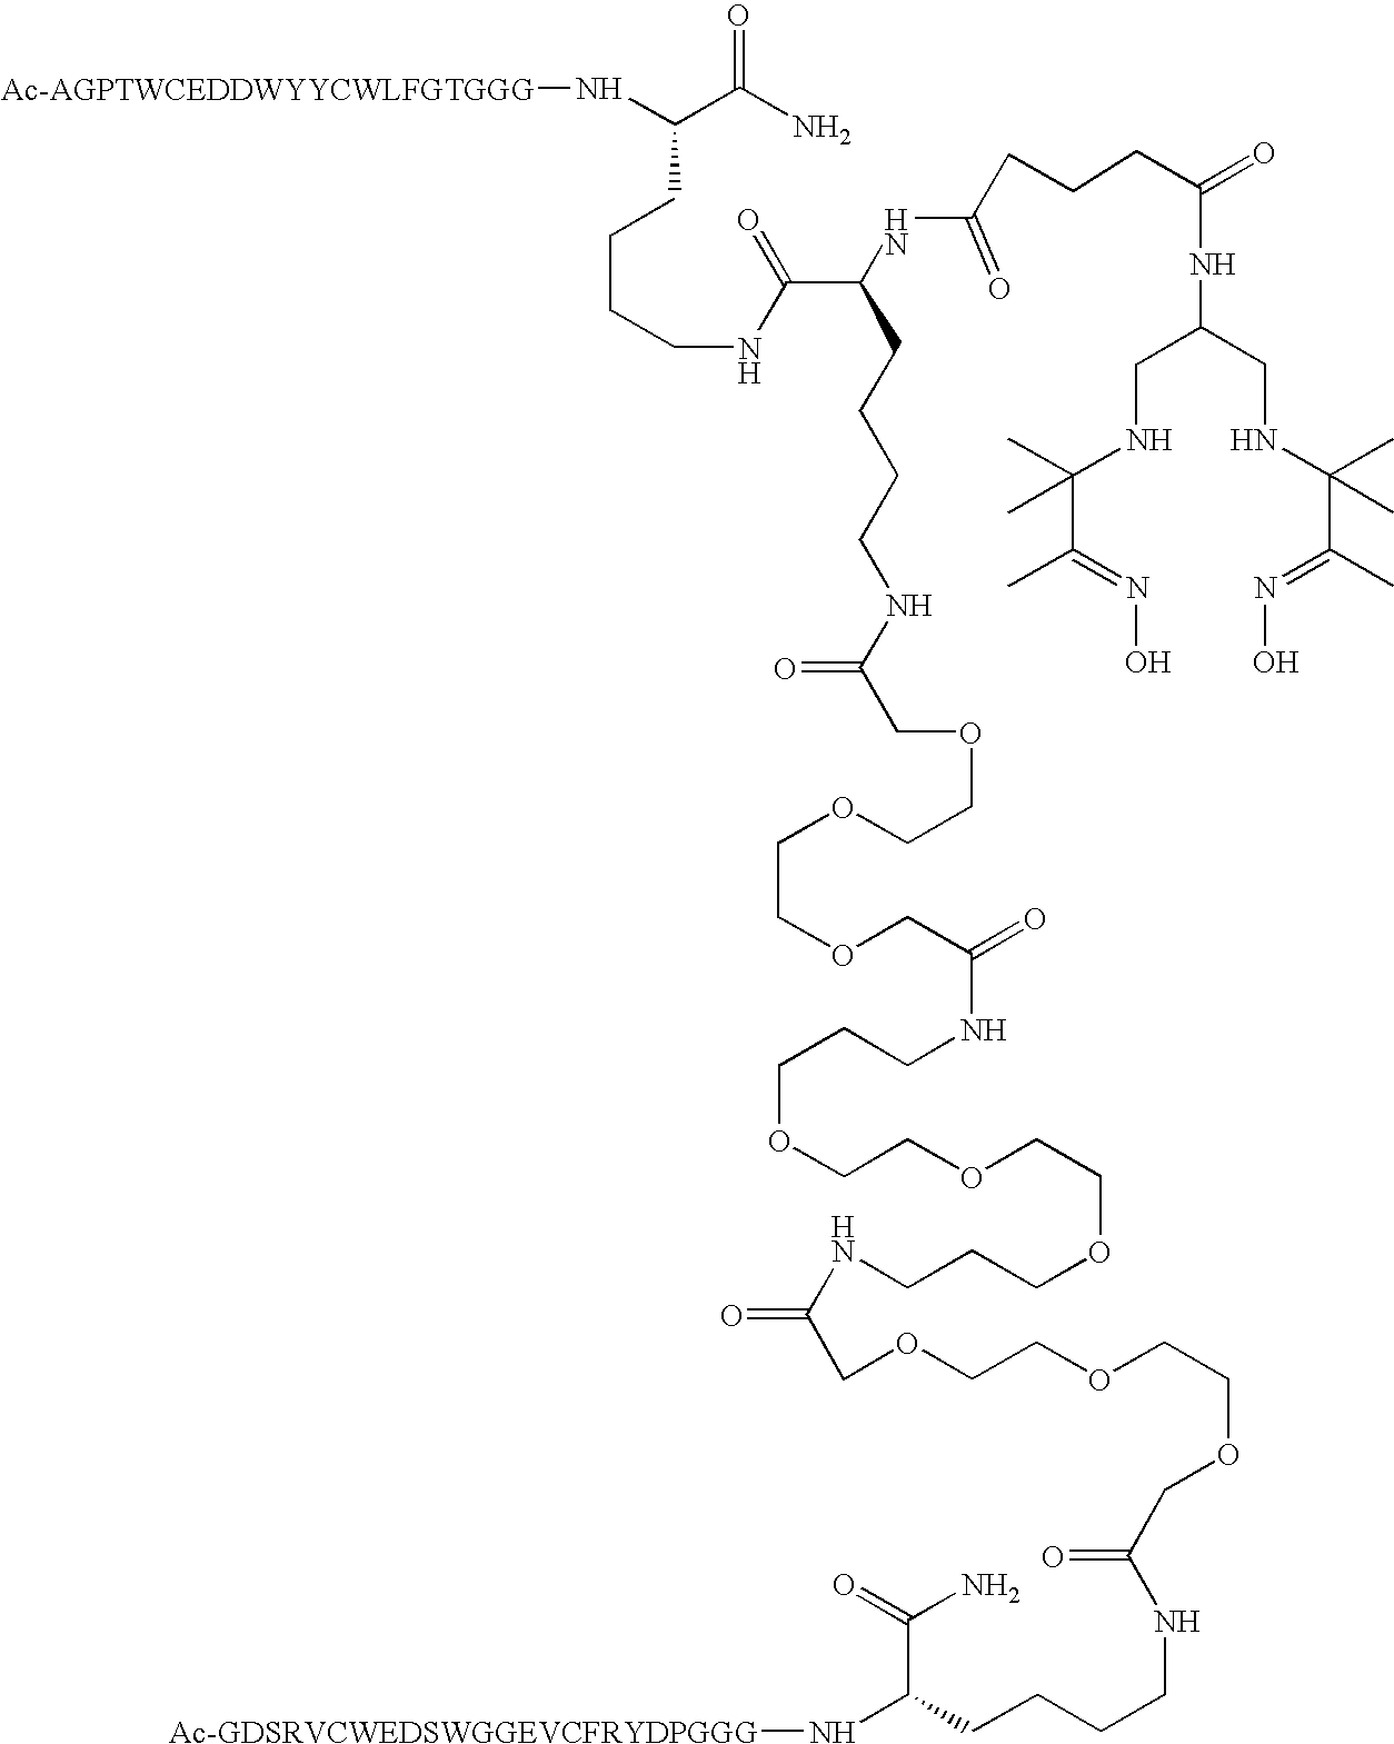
N([Ac-AGPTWCEDDWYYCWLFGTGGG])C(C(N)=O)CCCCNC(C(CCCCNC(COCCOCCOCC(NCCCOCCOCCOCCCNC(COCCOCCOCC(NCCCCC(N[Ac-GDSRVCWEDSWGGEVCFRYDPGGG])C(=O)N)=O)=O)=O)=O)NC(=O)CCCC(=O)NC(CNC(C(C)=NO)(C)C)CNC(C(=NO)C)(C)C)=O
